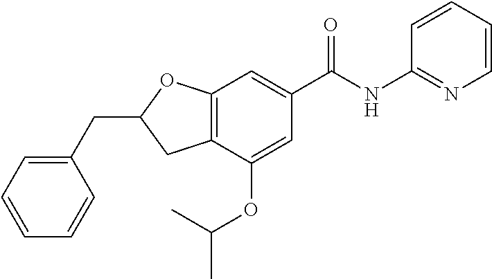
C12=C(C(OC(C)C)=CC(C(NC3=NC=CC=C3)=O)=C1)CC(CC1=CC=CC=C1)O2
